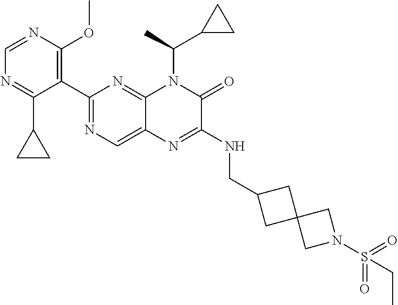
C1(C2=NC=C3C(=N2)N(C(C2CC2)C)C(=O)C(NCC2CC4(C2)CN(S(=O)(=O)CC)C4)=N3)=C(OC)N=CN=C1C1CC1
